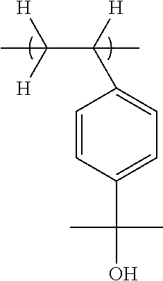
C1=CC(C(C)(C)O)=CC=C1C([H])(C([H])([H])C)C
